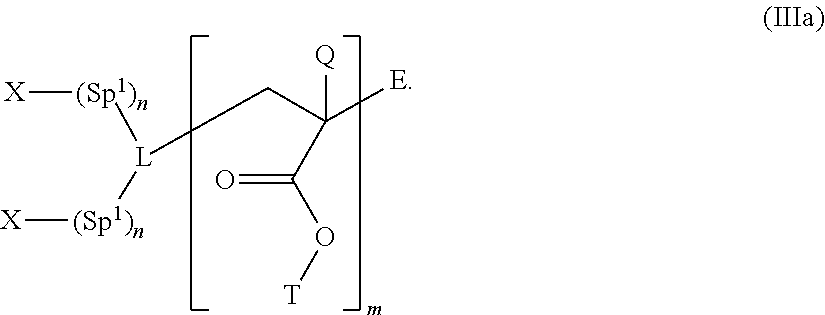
C(C([Q])([E])C(O[T])=O)[L]([(Sp1)n][X])[(Sp1)n][X]
